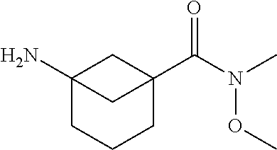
C12(N)CCCC(C(=O)N(C)OC)(C1)C2
